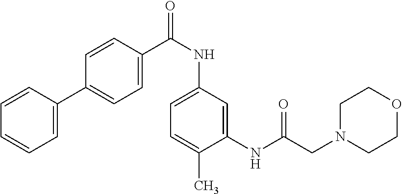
C1=C(C2=CC=C(C(NC3=CC=C(C)C(NC(CN4CCOCC4)=O)=C3)=O)C=C2)C=CC=C1
